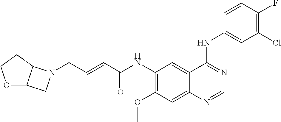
C(C=CC(NC1=C(OC)C=C2C(=C1)C(NC1=CC(Cl)=C(F)C=C1)=NC=N2)=O)N1C2C(OCC2)C1
